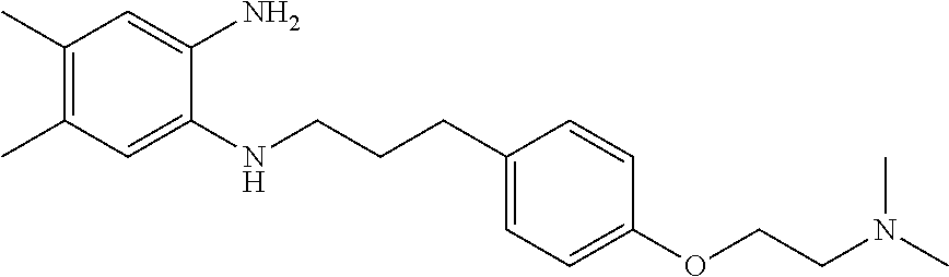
C1(C)=C(C)C=C(NCCCC2=CC=C(OCCN(C)C)C=C2)C(N)=C1
